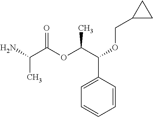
NC(C(OC(C(C1=CC=CC=C1)OCC1CC1)C)=O)C
